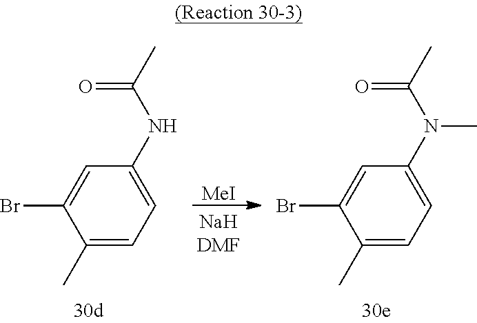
C1(C)=CC=C(NC(C)=O)C=C1Br.[MeI].C1(C)=CC=C(N(C(C)=O)C)C=C1Br
